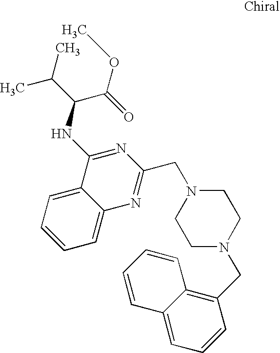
C1=CC=C2C(=C1)C(NC(C(C)C)C(=O)OC)=NC(CN1CCN(CC3=C4C(=CC=C3)C=CC=C4)CC1)=N2
